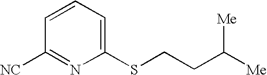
C1=CC=C(SCCC([Me])[Me])N=C1[NC]
